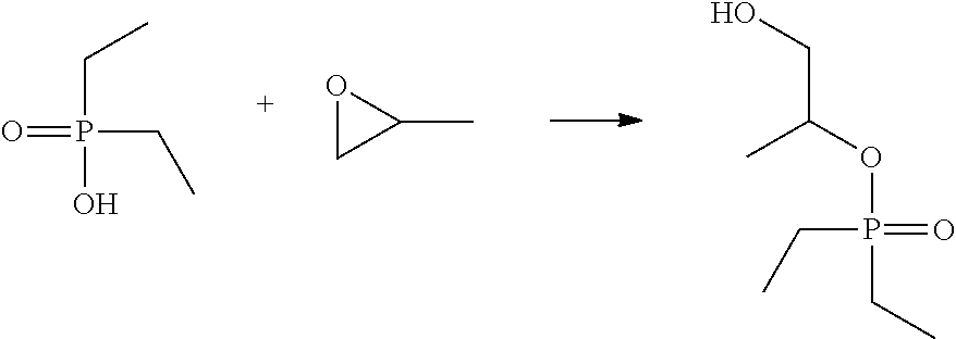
O=P(CC)(CC)O.O1CC1C.OCC(C)OP(CC)(=O)CC
